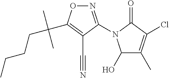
N1=C(N2C(O)C(C)=C(Cl)C2=O)C(C#N)=C(C(CCCC)(C)C)O1
